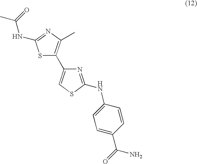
S1C(C2=CSC(NC3=CC=C(C(=O)N)C=C3)=N2)=C(C)N=C1NC(C)=O
